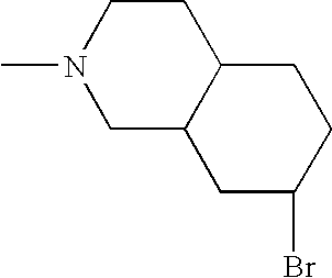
CN1CC2C(CC1)CCC(Br)C2
